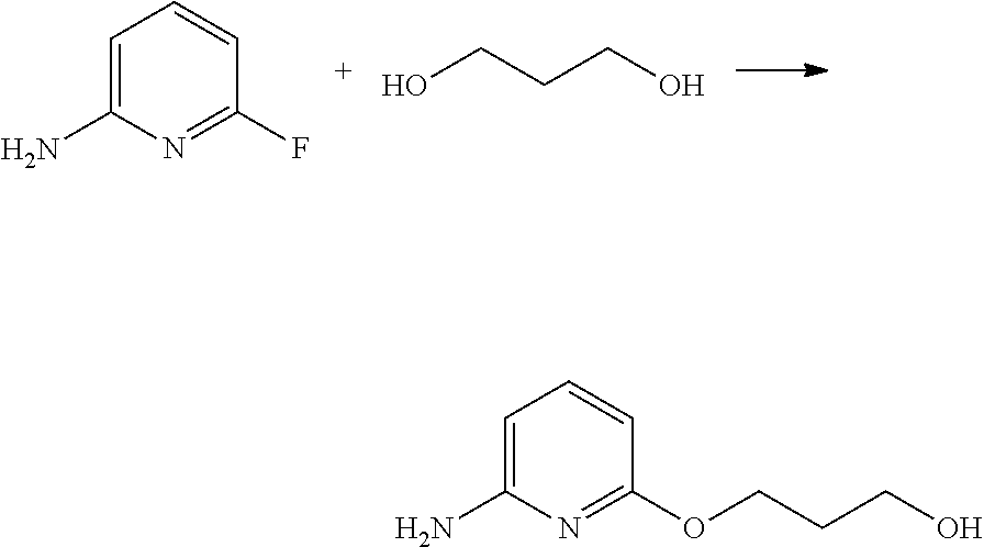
C1=C(N)N=C(F)C=C1.OCCCO.C1=C(N)N=C(OCCCO)C=C1
